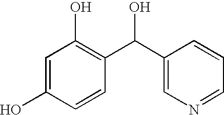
C1=C(O)C=CC(C(C2=CN=CC=C2)O)=C1O
